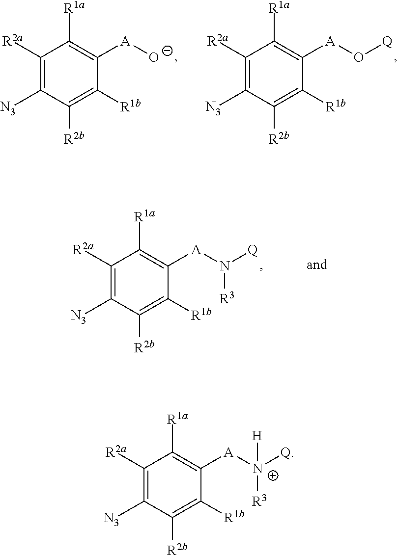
C1([R2a])=C([N3])C([R2b])=C([R1b])C([A][N+]([Q])([R3])[H])=C1[R1a].C1([R2a])=C([N3])C([R2b])=C([R1b])C([A][O-])=C1[R1a].C1([R2a])=C([N3])C([R2b])=C([R1b])C([A]O[Q])=C1[R1a].C1([R2a])=C([N3])C([R2b])=C([R1b])C([A]N([Q])[R3])=C1[R1a]
